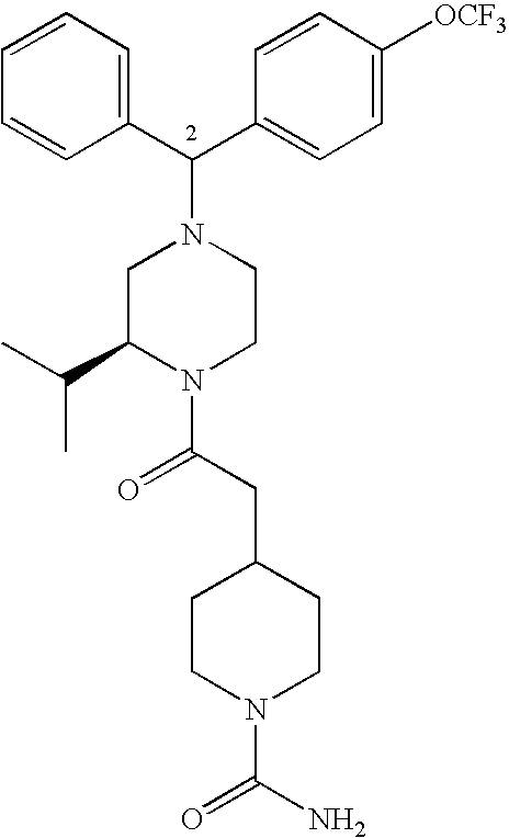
C(C1=CC=C([OCF3])C=C1)(N1CC(C(C)C)N(C(CC2CCN(C(N)=O)CC2)=O)CC1)C1=CC=CC=C1
